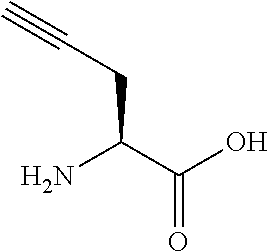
NC(C(O)=O)CC#C
